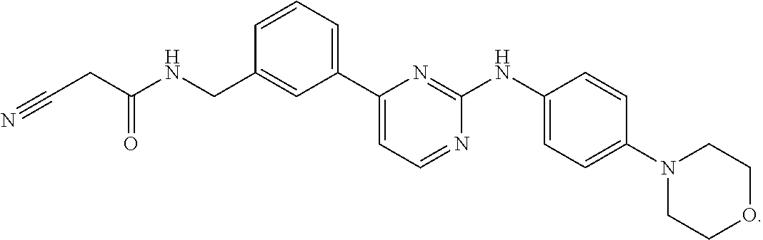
C1(C2=CC=NC(NC3=CC=C(N4CCOCC4)C=C3)=N2)=CC=CC(CNC(CC#N)=O)=C1
